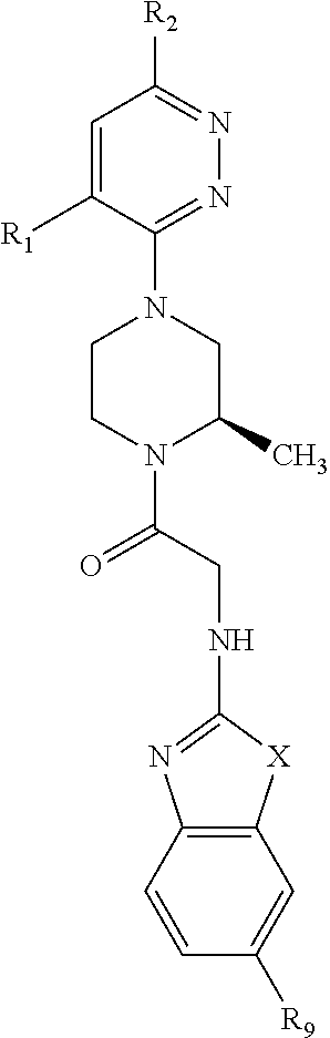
C12=C(C=CC([R9])=C1)N=C(NCC(N1C(C)CN(C3=NN=C([R2])C=C3[R1])CC1)=O)[X]2
